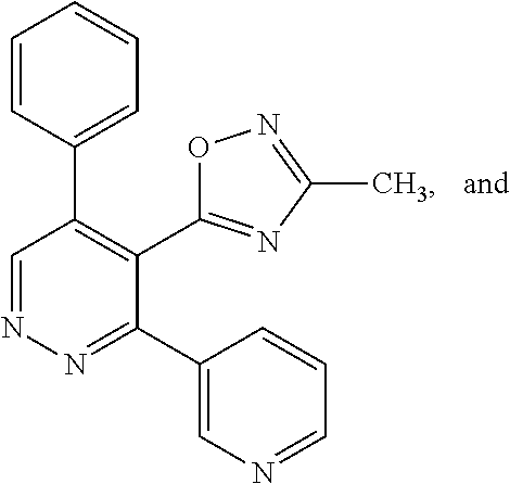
C1=CC(C2=C(C3=NC(C)=NO3)C(C3=CN=CC=C3)=NN=C2)=CC=C1
